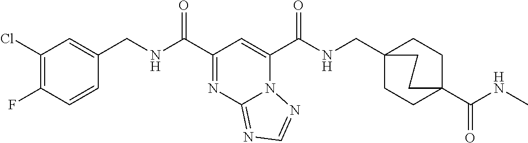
C1(Cl)=C(F)C=CC(CNC(C2=NC3=NC=NN3C(C(NCC34CCC(C(NC)=O)(CC3)CC4)=O)=C2)=O)=C1
